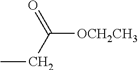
C([OCH2CH3])(CC)=O
